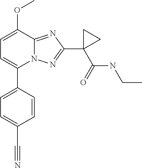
C1=C(OC)C2=NC(C3(C(=O)NCC)CC3)=NN2C(C2=CC=C(C#N)C=C2)=C1
